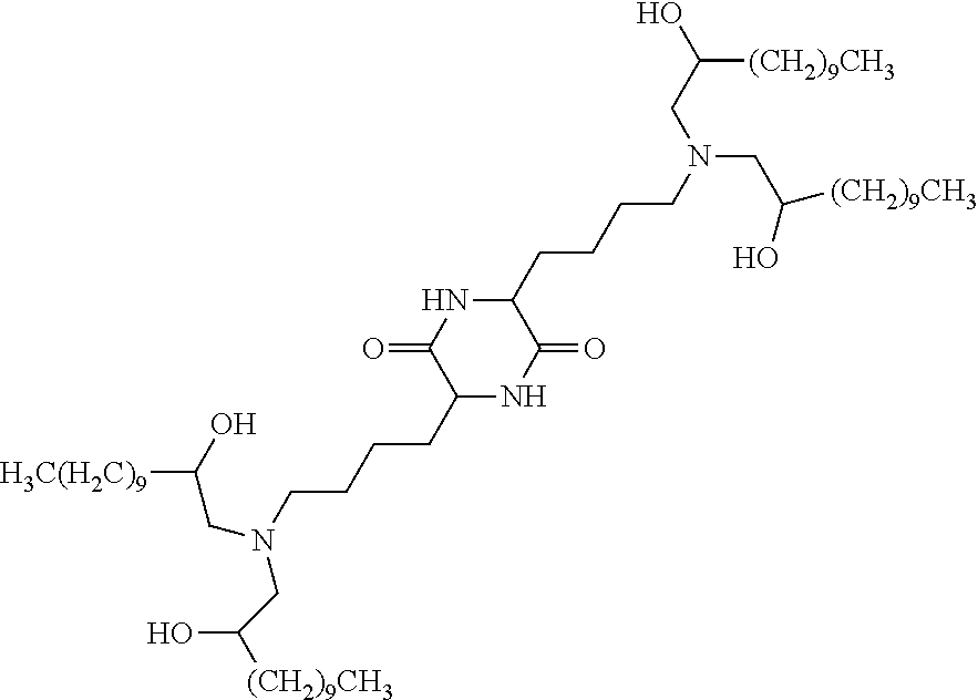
C1(CCCCN(CC(O)[(CH2)9CH3])CC(O)[(CH2)9CH3])NC(=O)C(CCCCN(CC([H3C(H2C)9])O)CC(O)[(CH2)9CH3])NC1=O
